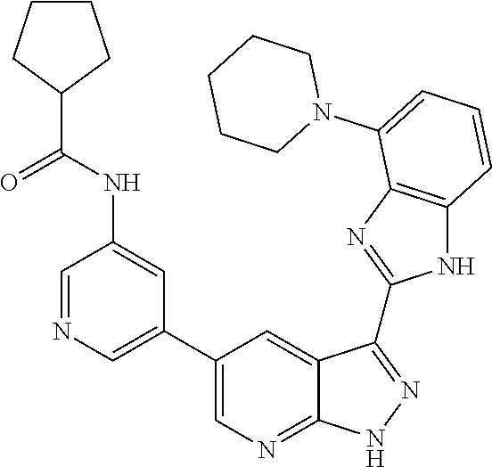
C1CCCCN1C1=CC=CC2=C1N=C(C1=NNC3=NC=C(C4=CN=CC(NC(C5CCCC5)=O)=C4)C=C31)N2
